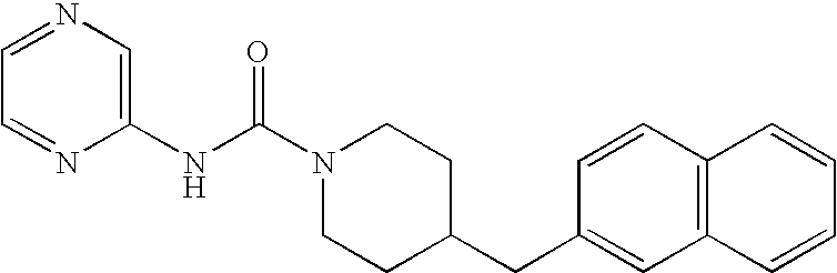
C1(NC(N2CCC(CC3=CC4=C(C=C3)C=CC=C4)CC2)=O)=CN=CC=N1
